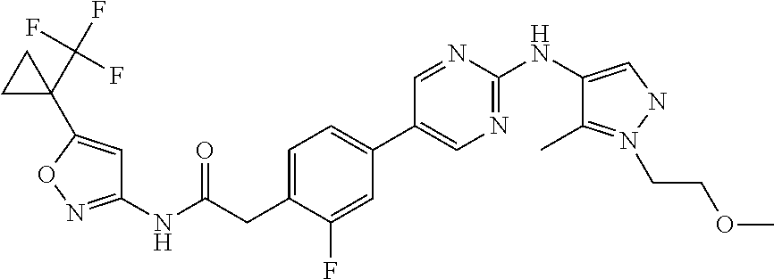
C1=C(CC(NC2=NOC(C3(C(F)(F)F)CC3)=C2)=O)C(F)=CC(C2=CN=C(NC3=CNN(CCOC)=C3C)N=C2)=C1
